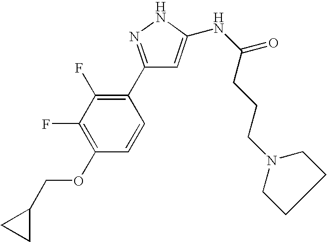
C1=C(NC(CCCN2CCCC2)=O)NN=C1C1=C(F)C(F)=C(OCC2CC2)C=C1
